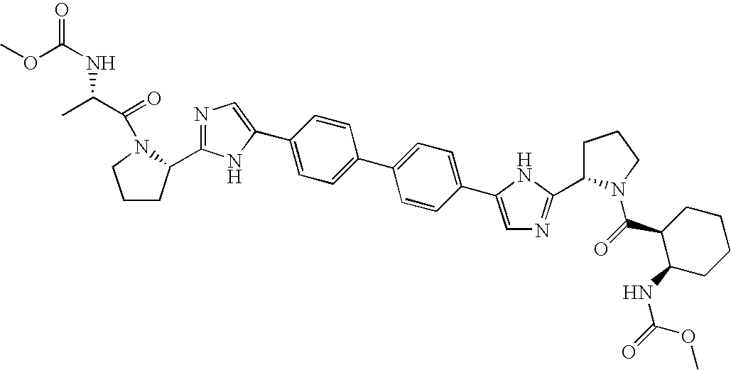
C1=C(C2=CN=C(C3CCCN3C(=O)C(C)NC(=O)OC)N2)C=CC(C2=CC=C(C3=CN=C(C4CCCN4C(=O)C4C(NC(=O)OC)CCCC4)N3)C=C2)=C1
